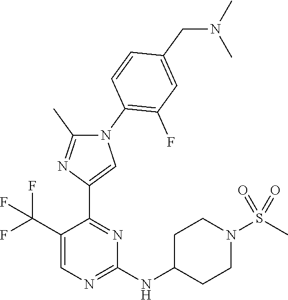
C1(C(F)(F)F)=CN=C(NC2CCN(S(C)(=O)=O)CC2)N=C1C1=CN(C2=C(F)C=C(CN(C)C)C=C2)C(C)=N1
